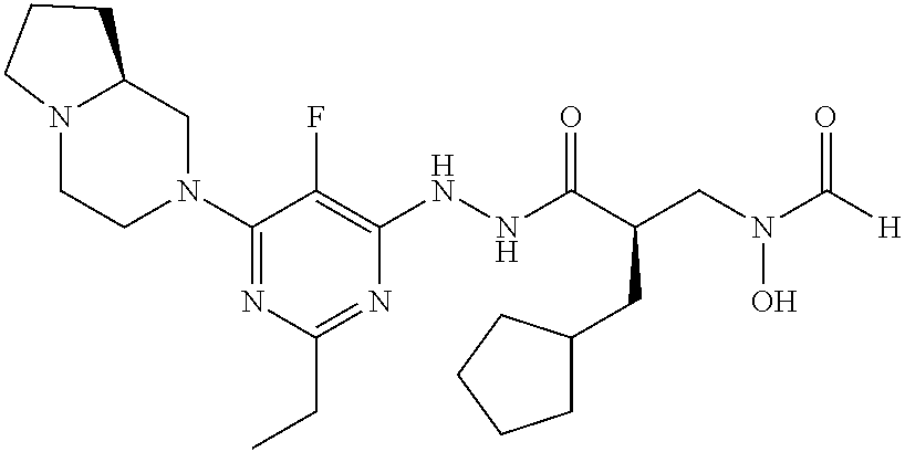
C1(N2CC3N(CC2)CCC3)=NC(CC)=NC(NNC(C(CN(C([H])=O)O)CC2CCCC2)=O)=C1F
